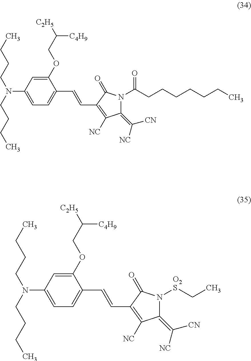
C1=C(N(CCCC)CCCC)C=C(OCC([C2H5])[C4H9])C(C=CC2=C([NC])C(=C([NC])[CN])N(C(CCCCCCC)=O)C2=O)=C1.C1=C(N(CCCC)CCCC)C=C(OCC([C2H5])[C4H9])C(C=CC2=C([NC])C(=C([NC])[CN])N([O2S]CC)C2=O)=C1
